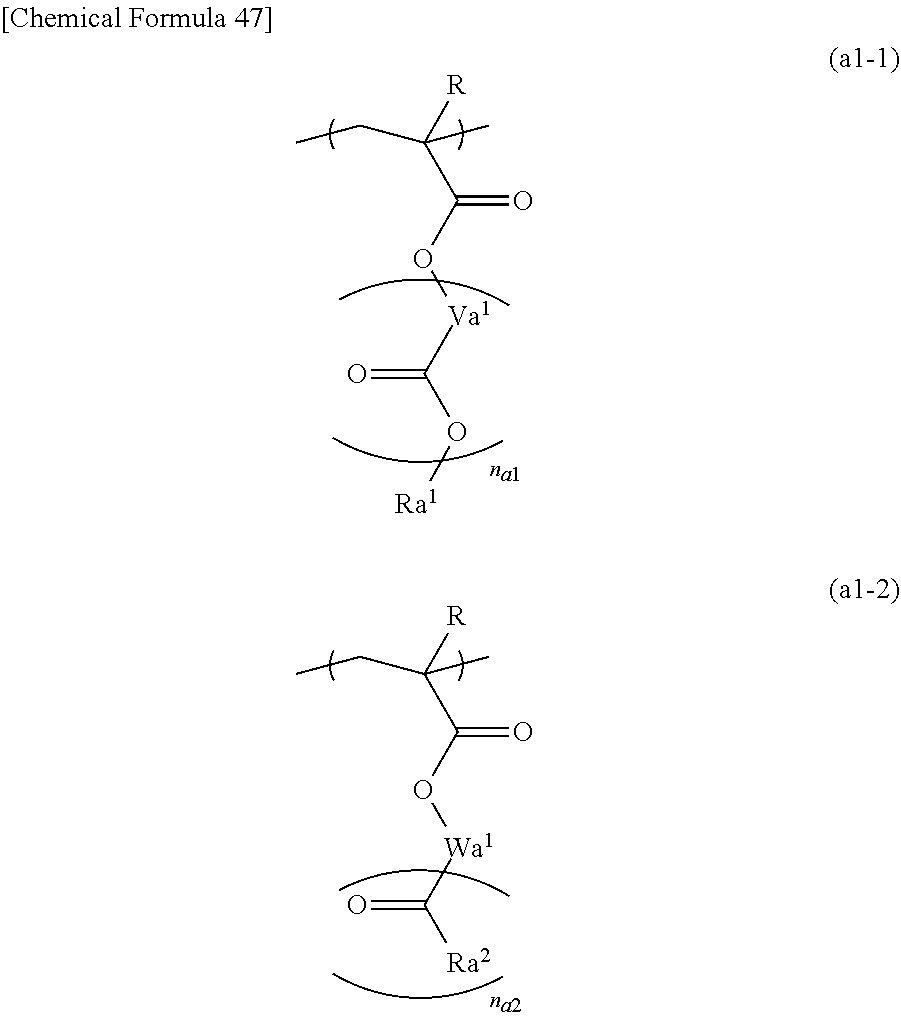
C(C(C)(C(O[Va1]C(O[Ra1])=O)=O)[R])C.C(C(C)(C(O[Wa1]C([Ra2])=O)=O)[R])C
